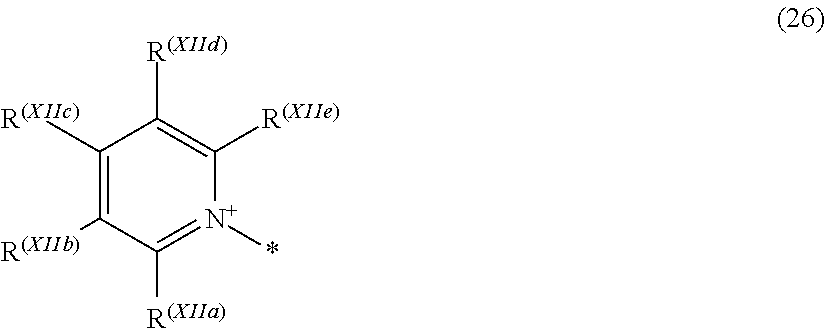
C1([R(XIIc)])=C([R(XIIb)])C([R(XIIa)])=[N+](*)C([R(XIIe)])=C1[R(XIId)]
